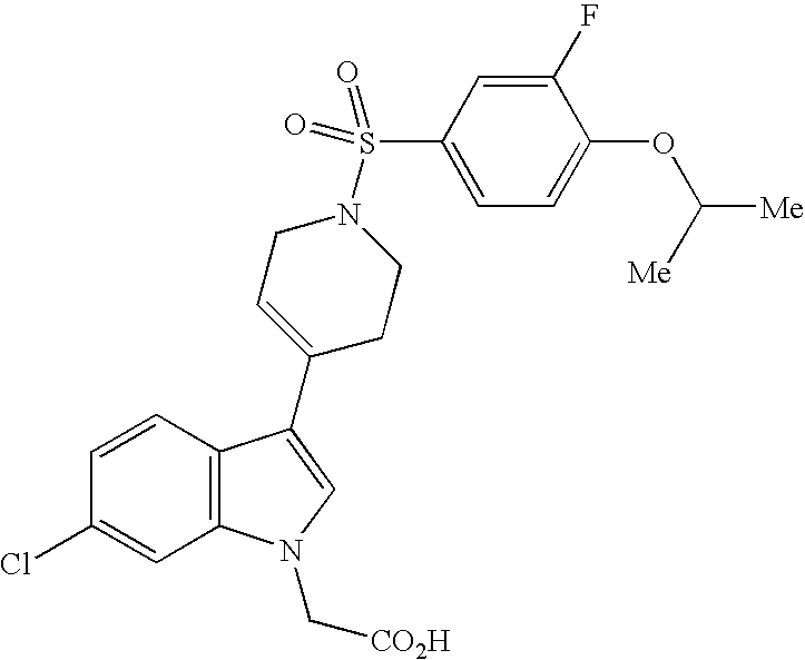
C1=CC2=C(C=C1Cl)N(C[CO2H])C=C2C1=CCN(S(C2=CC=C(OC([Me])[Me])C(F)=C2)(=O)=O)CC1
